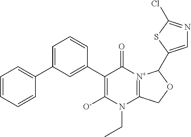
C1=CC=CC(C2=CC=CC(C3=C([O-])N(CC)C4=[N+](C3=O)C(C3=CN=C(Cl)S3)OC4)=C2)=C1
